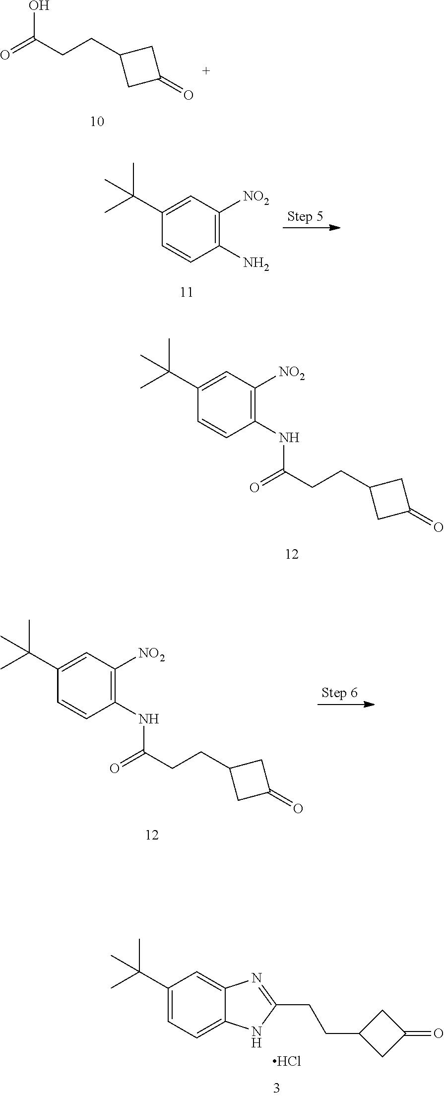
C1C(CCC(=O)NC2=C([NO2])C=C(C(C)(C)C)C=C2)CC1=O.C1(C(C)(C)C)=CC=C2C(=C1)N=C(CCC1CC(=O)C1)N2.Cl.C1C(CCC(=O)O)CC1=O.C1(N)=C([NO2])C=C(C(C)(C)C)C=C1.C1C(CCC(=O)NC2=C([NO2])C=C(C(C)(C)C)C=C2)CC1=O
